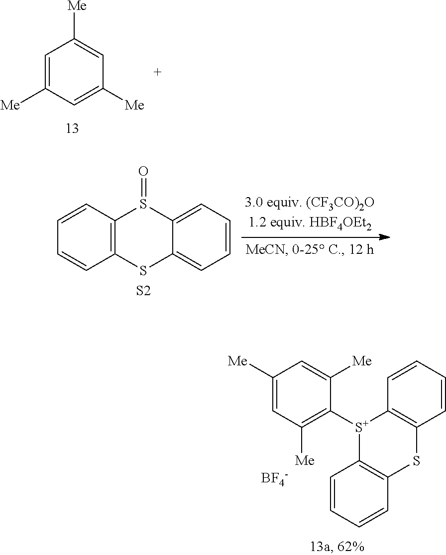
C1=C([Me])C=C([Me])C=C1[Me].C1=CC2=C(C=C1)SC1=CC=CC=C1S2=O.[S2].C1([Me])=CC([Me])=C([S+]2C3=C(SC4=C2C=CC=C4)C=CC=C3)C([Me])=C1.[BF4-]
